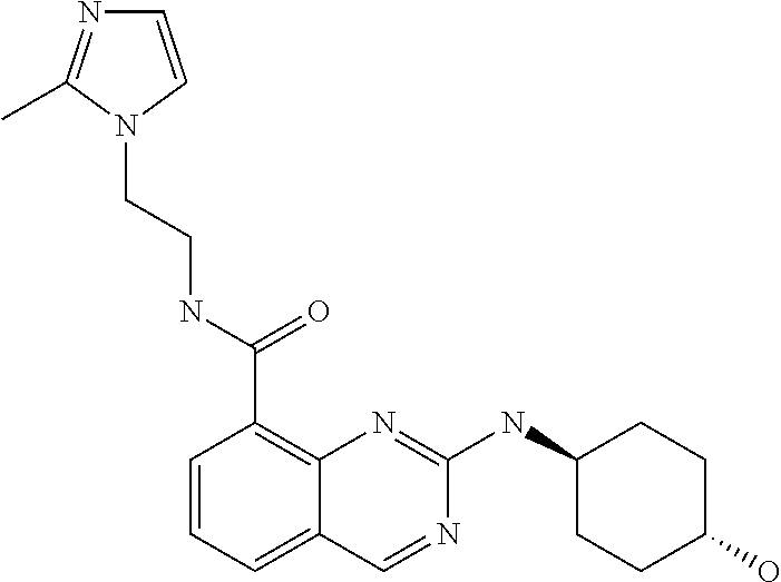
C1=CC=C2C(=C1C(NCCN1C=CN=C1C)=O)N=C(NC1CCC(O)CC1)N=C2
